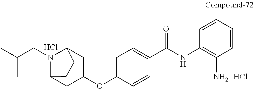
C1(OC2=CC=C(C(NC3=C(N)C=CC=C3)=O)C=C2)CC2N(CC(C)C)C(C1)CC2.Cl.Cl
